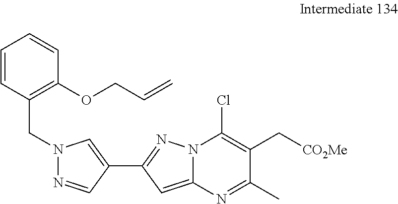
C1=CC(CN2N=CC(C3=NN4C(=C3)N=C(C)C(C[CO2Me])=C4Cl)=C2)=C(OCC=C)C=C1
